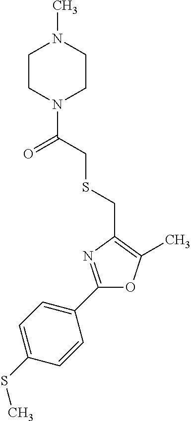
C1(C2=CC=C(SC)C=C2)=NC(CSCC(N2CCN(C)CC2)=O)=C(C)O1
